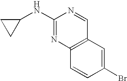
C1(NC2CC2)=NC2=C(C=N1)C=C(Br)C=C2
